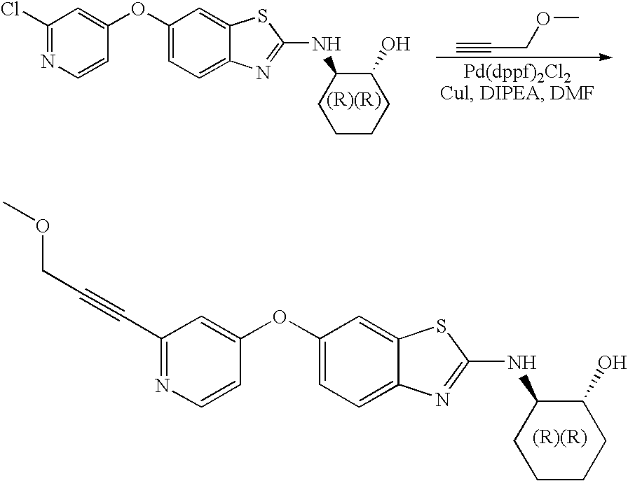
C1=C(OC2=CC(C#CCOC)=NC=C2)C=C2C(=C1)N=C(NC1CCCCC1O)S2.C1=C(OC2=CC(Cl)=NC=C2)C=C2C(=C1)N=C(NC1CCCCC1O)S2.C#CCOC
